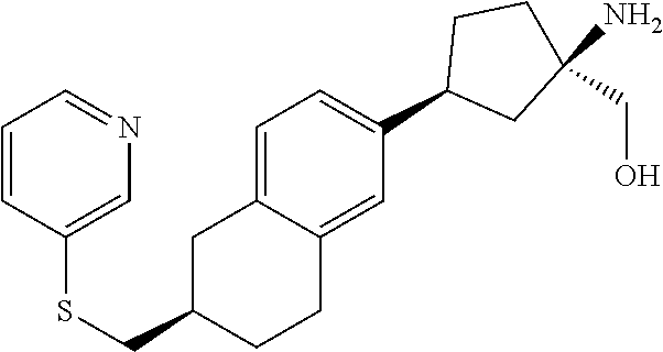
C1=C2C(=CC(C3CC(N)(CO)CC3)=C1)CCC(CSC1=CN=CC=C1)C2
